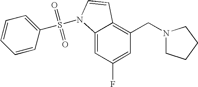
C1=C(F)C=C2C(=C1CN1CCCC1)C=CN2S(=O)(=O)C1=CC=CC=C1
